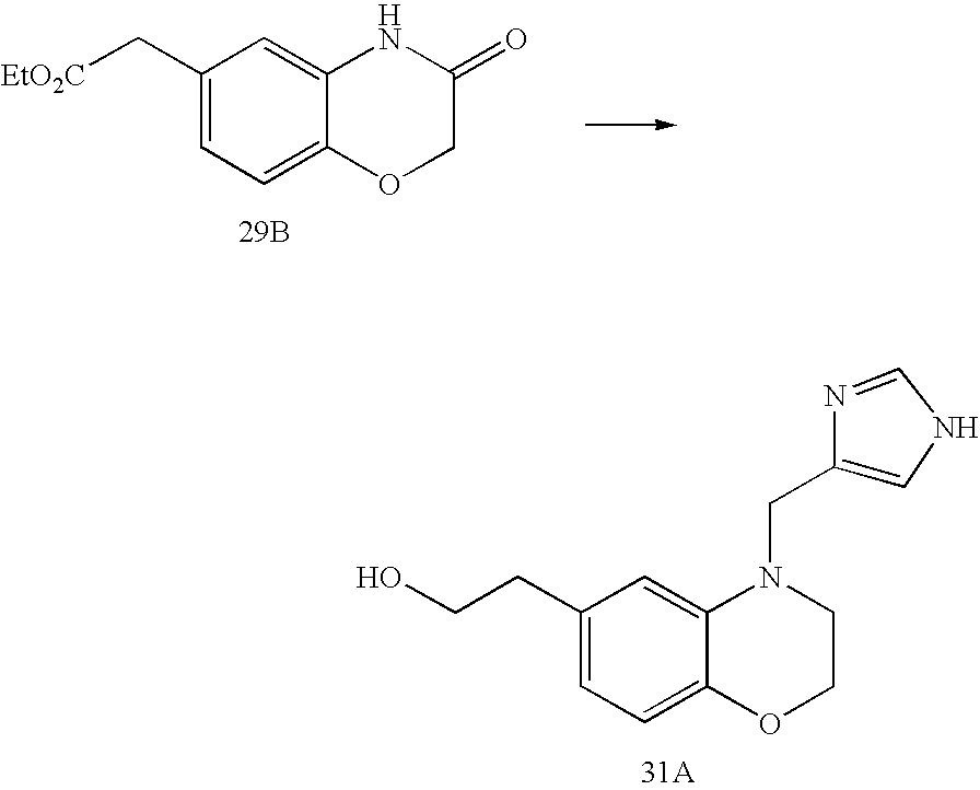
C1(C[EtO2C])=CC=C2C(=C1)NC(=O)CO2.[29B].C1(CCO)=CC=C2C(=C1)N(CC1=CNC=N1)CCO2
